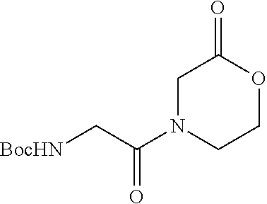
C1N(C(=O)C[BocHN])CCOC1=O
